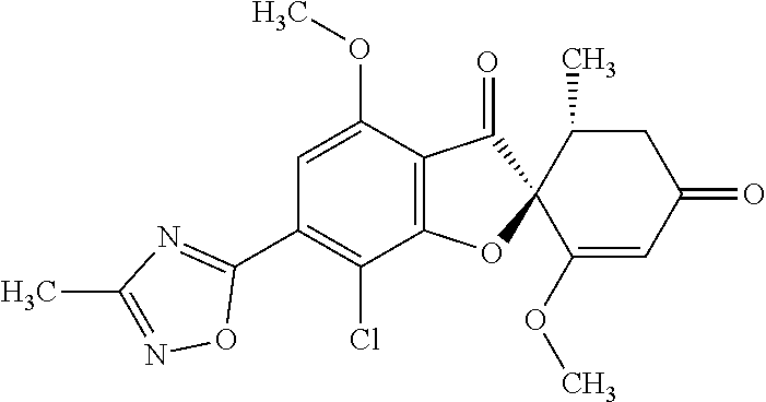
C1(OC)=CC(C2=NC(C)=NO2)=C(Cl)C2=C1C(=O)C1(O2)C(OC)=CC(=O)CC1C
